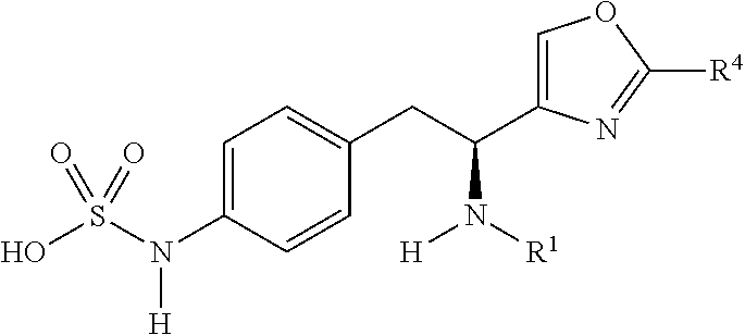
C1=C(N([H])S(O)(=O)=O)C=CC(CC(N([H])[R1])C2=COC([R4])=N2)=C1
